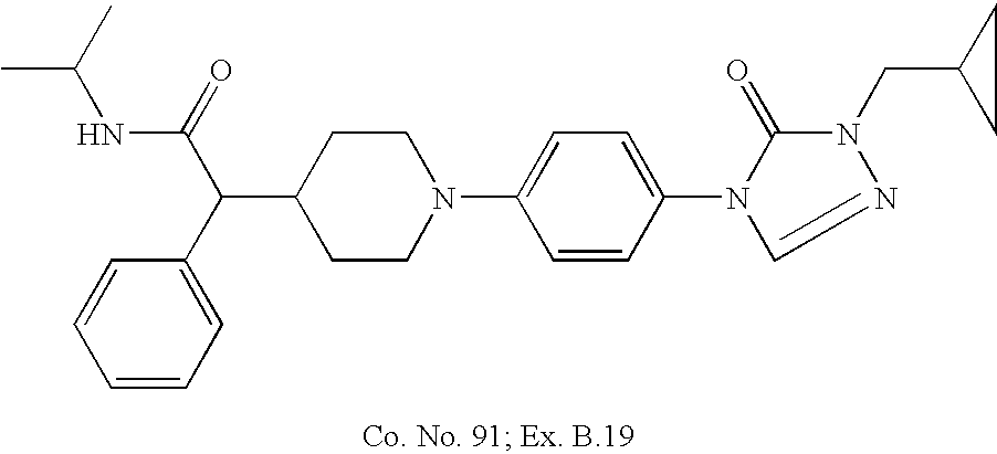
C1(C(C2=CC=CC=C2)C(=O)NC(C)C)CCN(C2=CC=C(N3C(=O)N(CC4CC4)N=C3)C=C2)CC1
